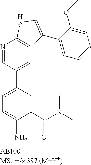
N1=CC(C2=CC=C(N)C(C(N(C)C)=O)=C2)=CC2=C1NC=C2C1=CC=CC=C1OC
